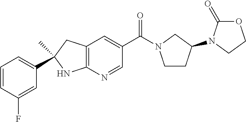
C(C1=CC2=C(N=C1)NC(C)(C1=CC=CC(F)=C1)C2)(=O)N1CCC(N2C(=O)OCC2)C1
